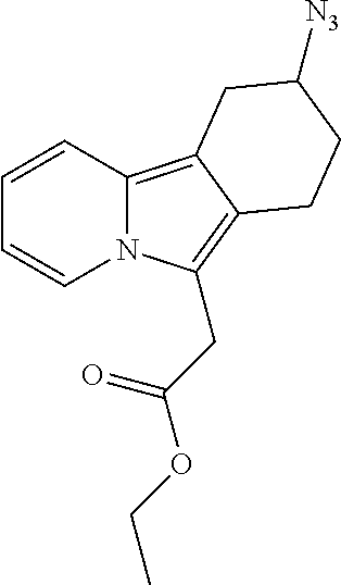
N12C(=C3C(=C1CC(=O)OCC)CCC([N3])C3)C=CC=C2
